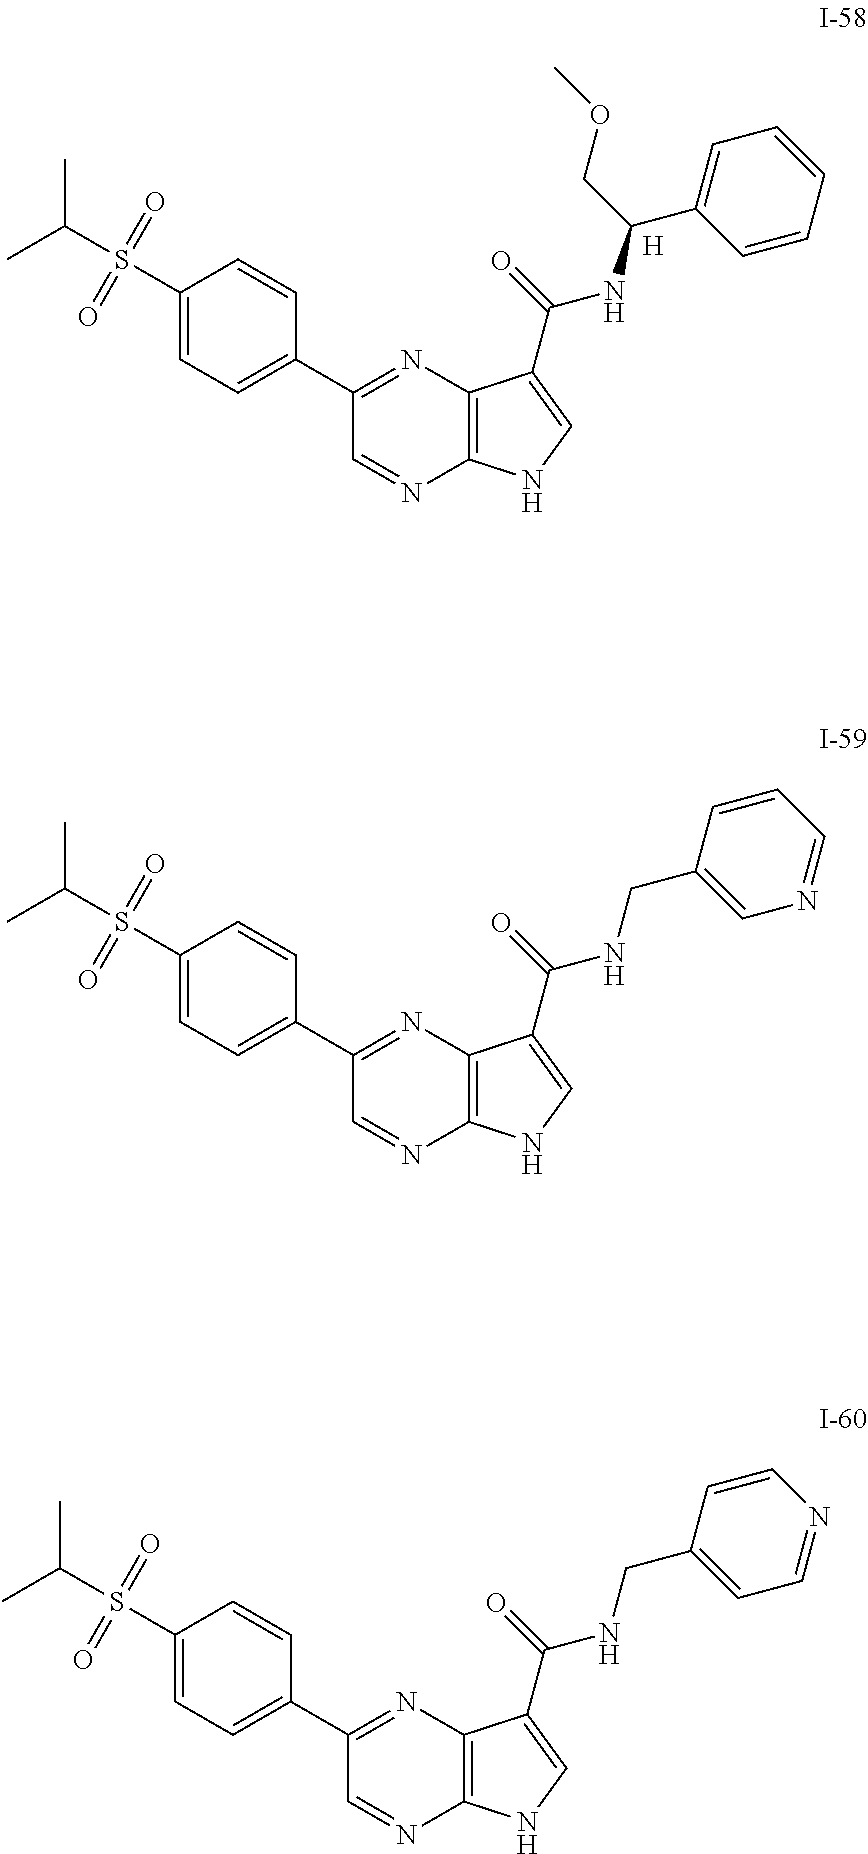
C1(S(C(C)C)(=O)=O)=CC=C(C2=NC3=C(N=C2)NC=C3C(=O)NC(C2=CC=CC=C2)COC)C=C1.[H].C1(S(C(C)C)(=O)=O)=CC=C(C2=NC3=C(N=C2)NC=C3C(=O)NCC2=CN=CC=C2)C=C1.C1(S(C(C)C)(=O)=O)=CC=C(C2=NC3=C(N=C2)NC=C3C(=O)NCC2=CC=NC=C2)C=C1
